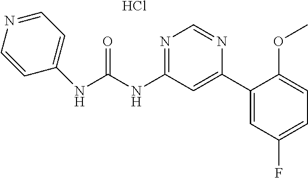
N(C(NC1=NC=NC(C2=CC(F)=CC=C2OC)=C1)=O)C1=CC=NC=C1.Cl
